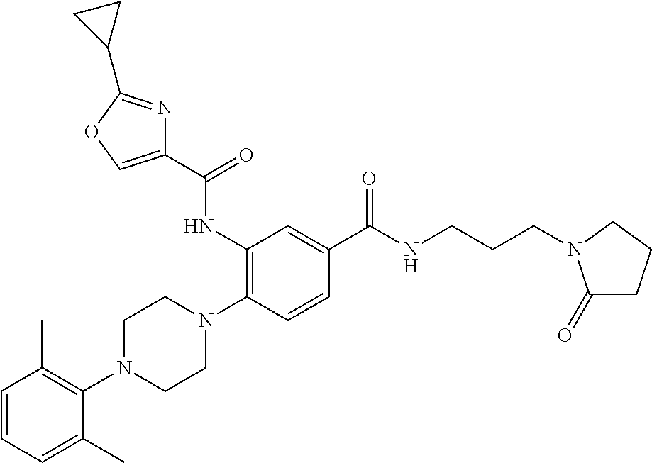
C1=CC=C(C)C(N2CCN(C3=C(NC(C4=COC(C5CC5)=N4)=O)C=C(C(NCCCN4C(=O)CCC4)=O)C=C3)CC2)=C1C
